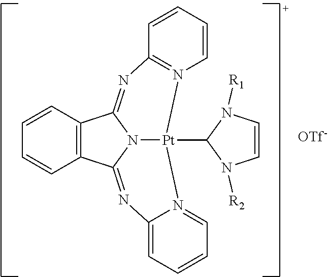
C1=CC2=C(C=C1)C1=NC3=CC=CC=N3[Pt]3(C4N([R1])C=CN4[R2])N1C2=NC1=N3C=CC=C1
